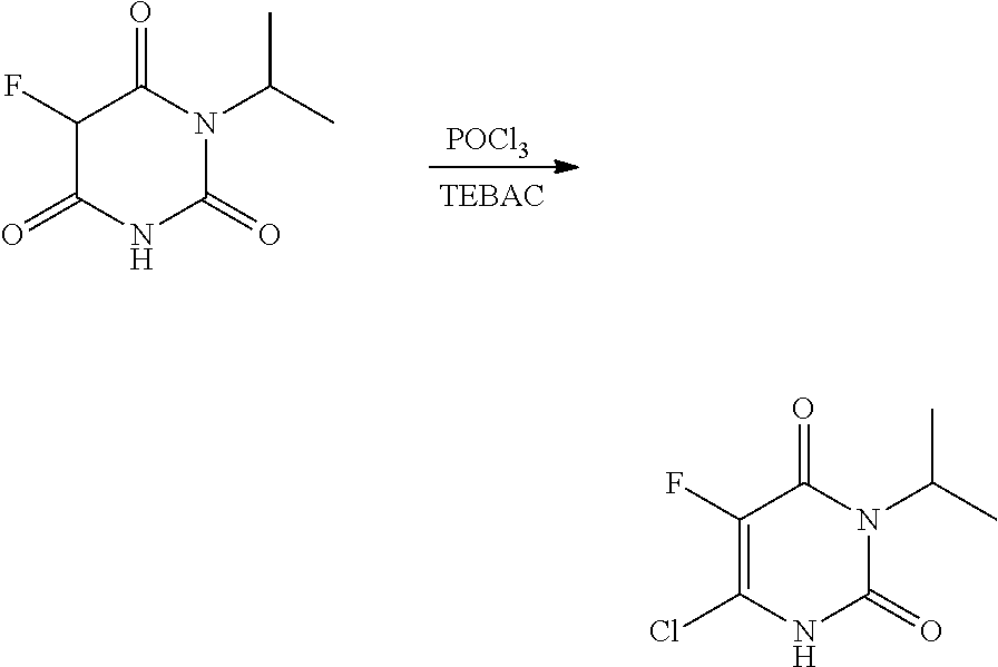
C1(F)C(=O)NC(=O)N(C(C)C)C1=O.[POCl3].C1(F)=C(Cl)NC(=O)N(C(C)C)C1=O
